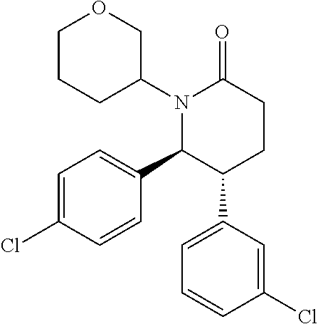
N1(C2COCCC2)C(C2=CC=C(Cl)C=C2)C(C2=CC=CC(Cl)=C2)CCC1=O
